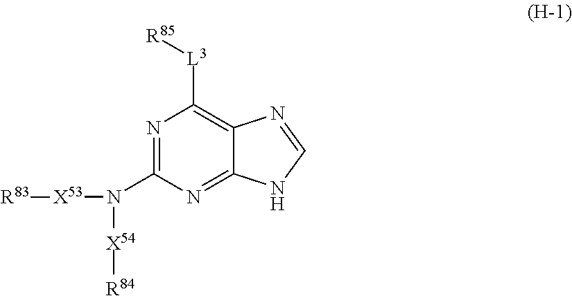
N1=C(N([X53][R83])[X54][R84])N=C2C(=C1[L3][R85])N=CN2
